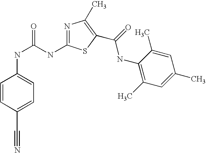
C1=CC(C#N)=CC=C1NC(=O)NC1=NC(C)=C(C(=O)NC2=C(C)C=C(C)C=C2C)S1
